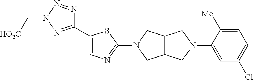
C1(N2CC3C(C2)CN(C2=CC(Cl)=CC=C2[Me])C3)=NC=C(C2=NN(C[HO2C])N=N2)S1
